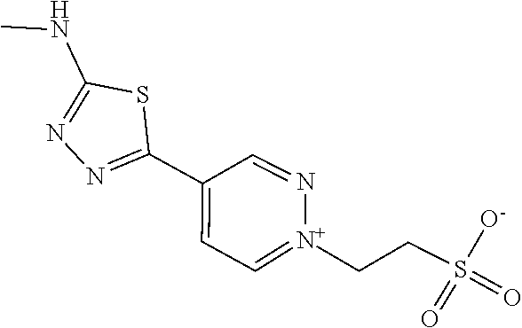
O=S(=O)([O-])CC[N+]1=CC=C(C2=NN=C(NC)S2)C=N1
